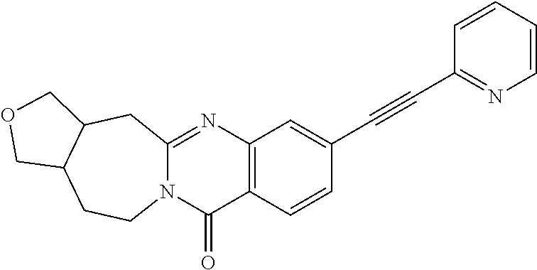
C12=C(C=CC(C#CC3=NC=CC=C3)=C1)C(=O)N1C(=N2)CC2C(CC1)COC2
